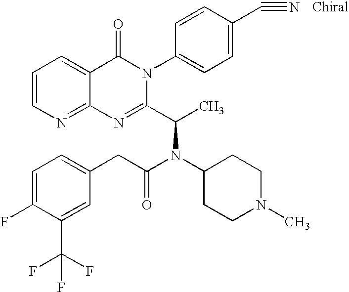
C12=NC=CC=C1C(=O)N(C1=CC=C(C#N)C=C1)C(C(C)N(C1CCN(C)CC1)C(CC1=CC=C(F)C(C(F)(F)F)=C1)=O)=N2
